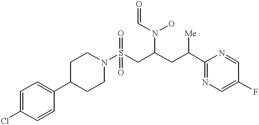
C1=C(Cl)C=CC(C2CCN(S(CC(CC(C3=NC=C(F)C=N3)[Me])N(C=O)O)(=O)=O)CC2)=C1
